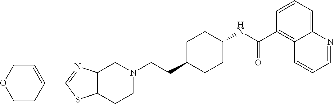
C1(C2=NC3=C(S2)CCN(CCC2CCC(NC(C4=C5C(=CC=C4)N=CC=C5)=O)CC2)C3)=CCOCC1
